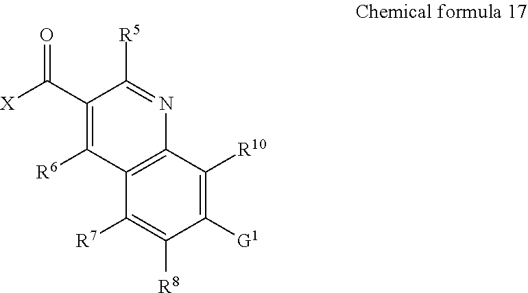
C12=C(C([R10])=C([G1])C([R8])=C1[R7])N=C([R5])C(C([X])=O)=C2[R6]
